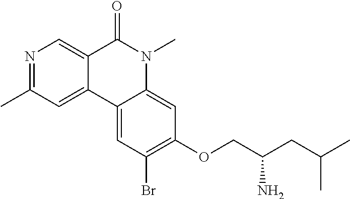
N1=C(C)C=C2C(=C1)C(=O)N(C)C1=CC(OCC(CC(C)C)N)=C(Br)C=C21
